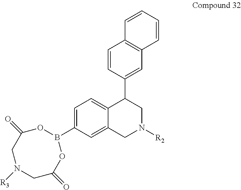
C1=CC(C2CN([R2])CC3=CC(B4OC(=O)CN([R3])CC(=O)O4)=CC=C23)=CC2=C1C=CC=C2
